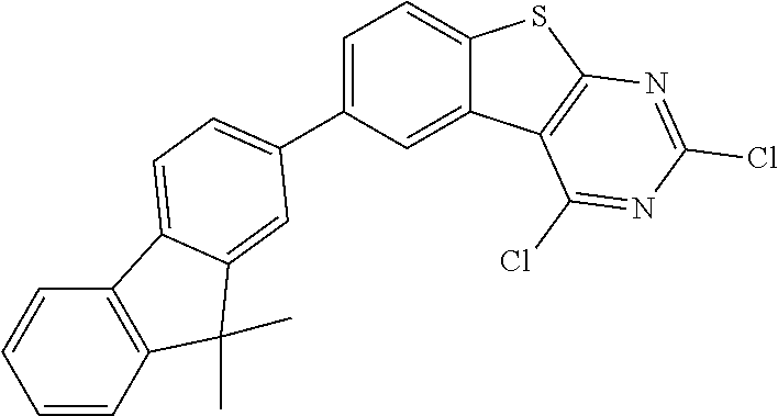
C1(C2=CC=C3C4=C(C=CC=C4)C(C)(C)C3=C2)=CC=C2C(=C1)C1=C(S2)N=C(Cl)N=C1Cl
